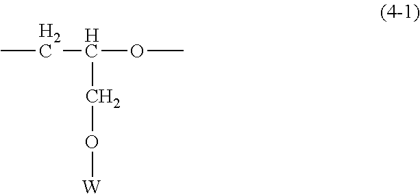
CCC(OC)CO[W]
